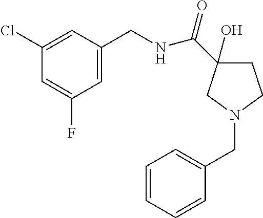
N1(CC2=CC=CC=C2)CCC(O)(C(NCC2=CC(F)=CC(Cl)=C2)=O)C1
